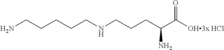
NCCCCCNCCCC(C([OH3x HCl])=O)N
